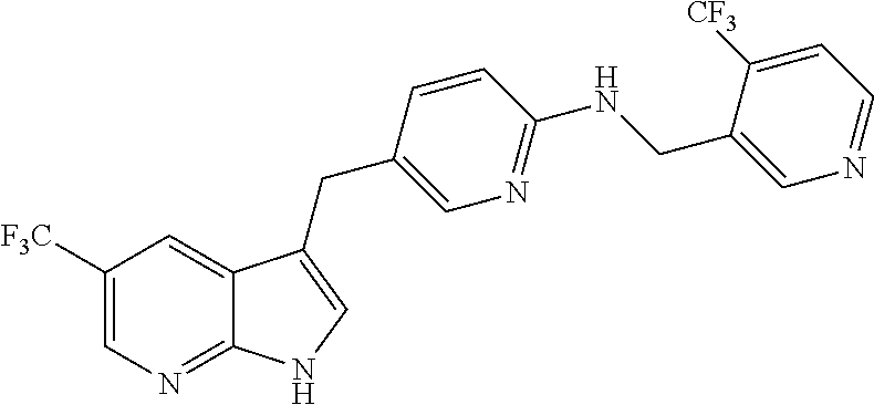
C1([F3C])=CN=C2C(=C1)C(CC1=CN=C(NCC3=CN=CC=C3[CF3])C=C1)=CN2
